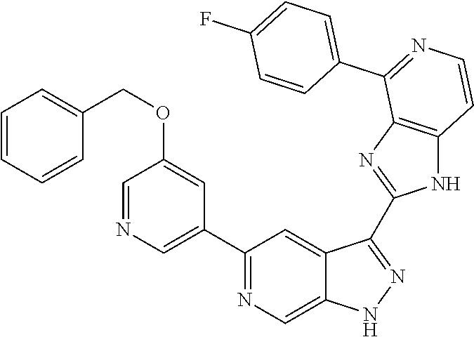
C1(C2=NC=C3C(=C2)C(C2=NC4=C(N2)C=CN=C4C2=CC=C(F)C=C2)=NN3)=CN=CC(OCC2=CC=CC=C2)=C1
